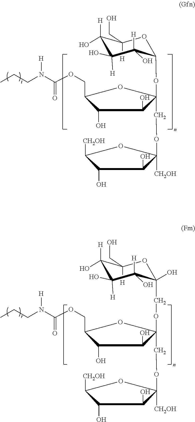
C1(O)C([CH2OH])OC([CH2OH])(OCC2(OC3OC([H])(CO)C([H])(O)C([H])(O)C3([H])O)C(O)C(O)C(COC(N(CCC)[H])=O)O2)C1O.C1(O)C([CH2OH])OC([CH2OH])(OCC2(OCC3(O)OC([H])(CO)C([H])(O)C([H])(O)C3([H])O)C(O)C(O)C(COC(N(CCC)[H])=O)O2)C1O
